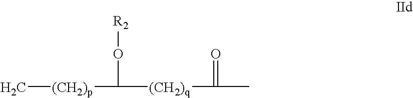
C[(CH2)p]C([(CH2)q]C(C)=O)O[R2]
